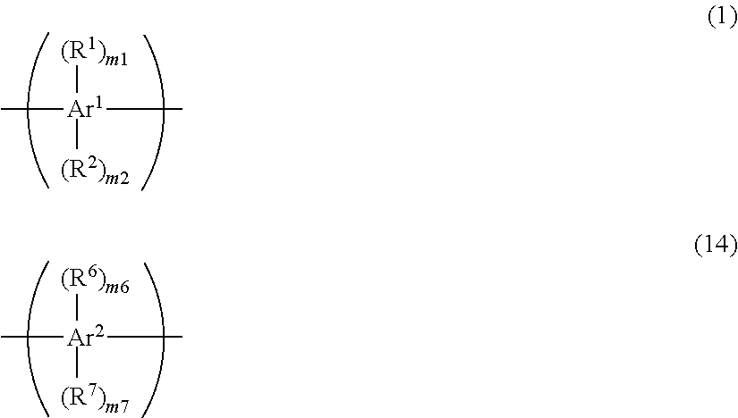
C[Ar1](C)([(R1)m1])[(R2)m2].C[Ar2](C)([(R6)m6])[(R7)m7]
